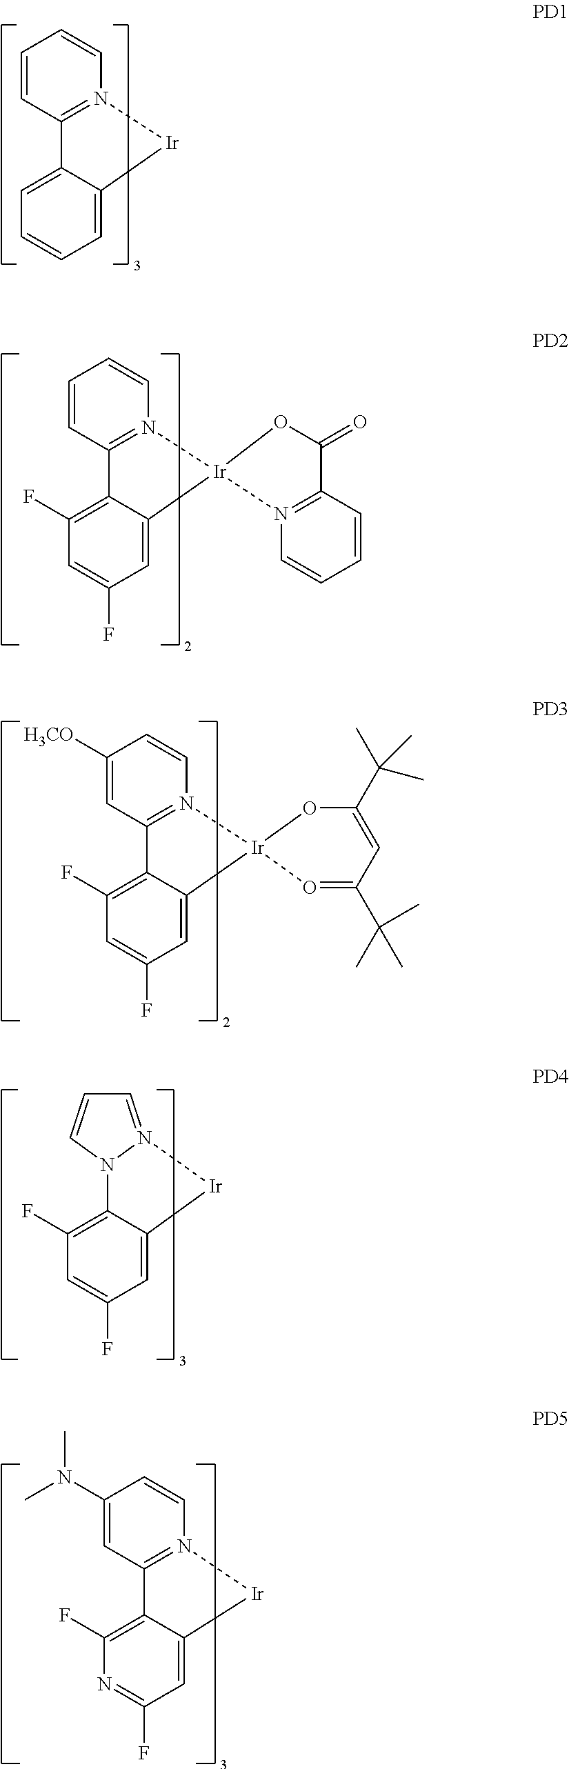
C1=CC2=N(C=C1)[Ir]C1=CC=CC=C21.C1=CC2=N(C=C1)[Ir]1(C3=CC(F)=CC(F)=C23)N2=C(C=CC=C2)C(=O)O1.C1([H3CO])=CC2=N(C=C1)[Ir]1(C3=CC(F)=CC(F)=C23)O=C(C(C)(C)C)C=C(C(C)(C)C)O1.C1(F)=C2C(=CC(F)=C1)[Ir]N1=CC=CN21.C1(F)=C2C(=CC(F)=N1)[Ir]N1=C2C=C(N(C)C)C=C1
